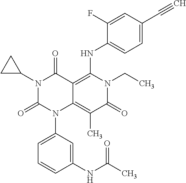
N1(C2CC2)C(=O)N(C2=CC=CC(NC(C)=O)=C2)C2=C(C)C(=O)N(CC)C(NC3=CC=C(C#C)C=C3F)=C2C1=O
